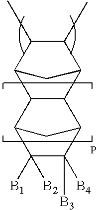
C12C(C)C(C)C(C1)C1C2C2C([B3])([B4])C([B1])([B2])C1C2
